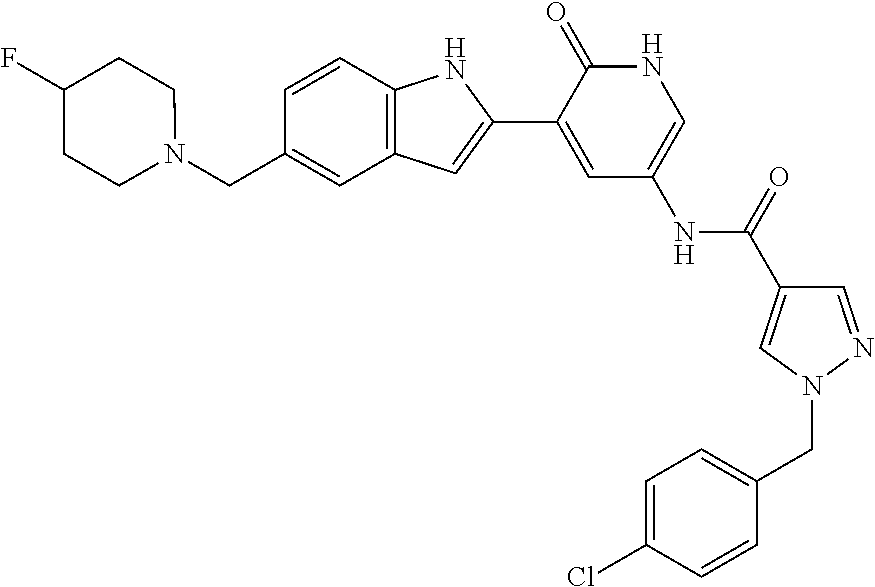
C1=CC2=C(C=C1CN1CCC(F)CC1)C=C(C1=CC(NC(=O)C3=CN(CC4=CC=C(Cl)C=C4)N=C3)=CNC1=O)N2
